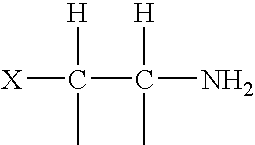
[X]C(C(N)([H])C)([H])C
